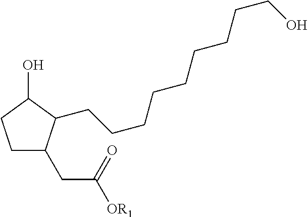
C1CC(O)C(CCCCCCCCCO)C1CC([OR1])=O
